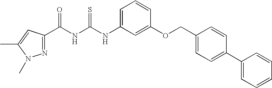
N(C(=S)NC(=O)C1=NN(C)C(C)=C1)C1=CC=CC(OCC2=CC=C(C3=CC=CC=C3)C=C2)=C1
